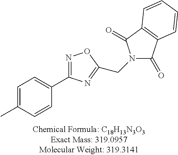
C1=C(C)C=CC(C2=NOC(CN3C(=O)C4=C(C3=O)C=CC=C4)=N2)=C1
